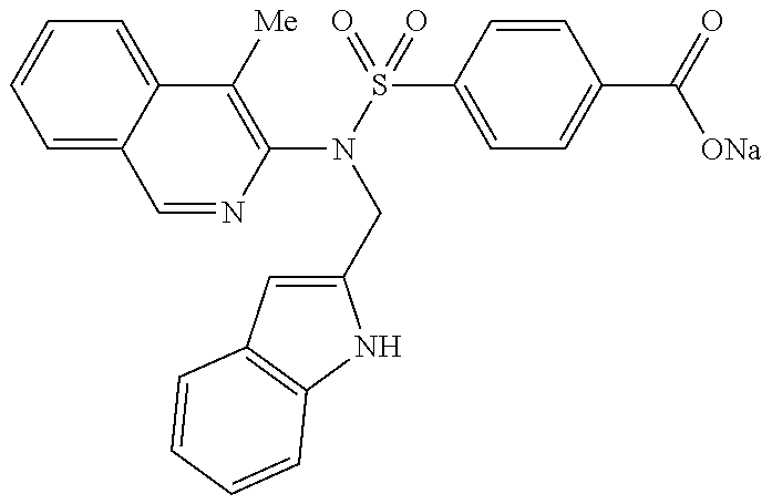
C1=NC(N(S(=O)(=O)C2=CC=C(C(=O)[ONa])C=C2)CC2=CC3=C(N2)C=CC=C3)=C([Me])C2=CC=CC=C12
